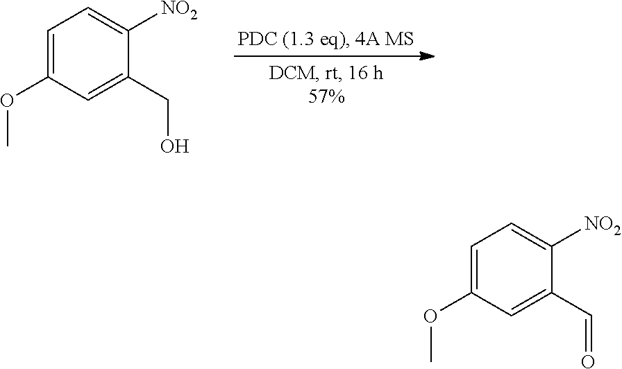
C1=C(OC)C=C(CO)C([NO2])=C1.C1=C(OC)C=C(C=O)C([NO2])=C1
